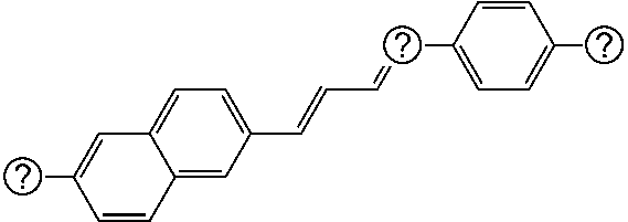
C12=CC(C=CC=CC3=CC=C(C)C=C3)=CC=C1C=C(C)C=C2
